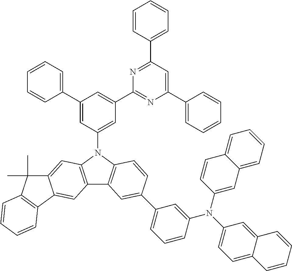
C1(C2=CC=CC=C2)=CC(N2C3=C(C4=C2C=C2C(=C4)C4=C(C2(C)C)C=CC=C4)C=C(C2=CC=CC(N(C4=CC=C5C(=C4)C=CC=C5)C4=CC5=CC=CC=C5C=C4)=C2)C=C3)=CC(C2=NC(C3=CC=CC=C3)=CC(C3=CC=CC=C3)=N2)=C1
